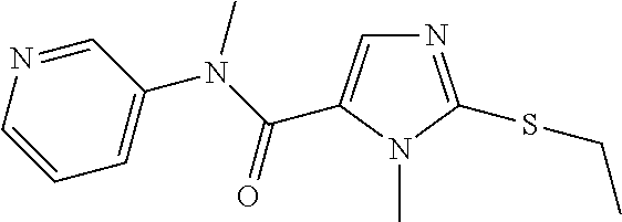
N1=C(SCC)N(C)C(C(N(C2=CC=CN=C2)C)=O)=C1
